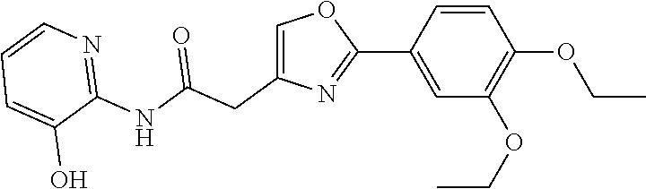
C1(C2=CC(OCC)=C(OCC)C=C2)=NC(CC(NC2=NC=CC=C2O)=O)=CO1
